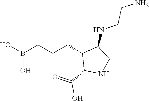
N1CC(NCCN)C(CCCB(O)O)C1C(O)=O
